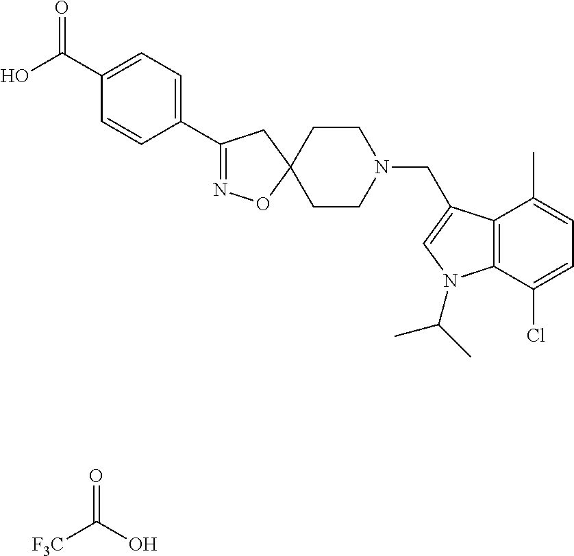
O=C(O)[F3C].O=C(C1=CC=C(C2=NOC3(C2)CCN(CC2=CN(C(C)C)C4=C2C(C)=CC=C4Cl)CC3)C=C1)O
